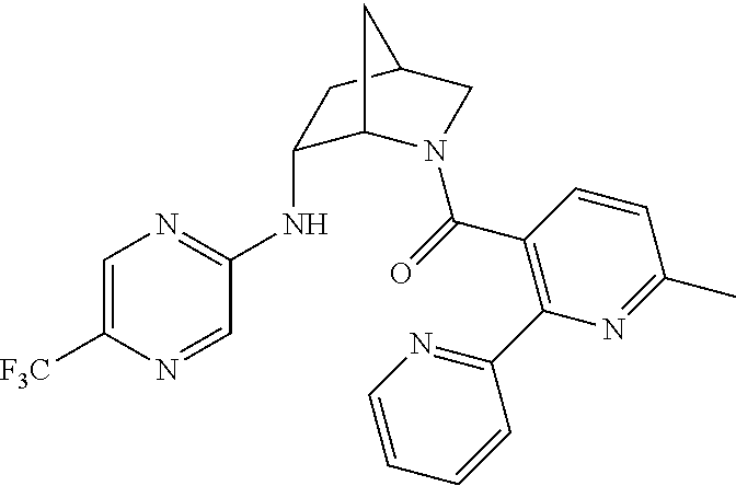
C1=C([F3C])N=CC(NC2C3N(C(=O)C4=C(C5=NC=CC=C5)N=C(C)C=C4)CC(C2)C3)=N1
